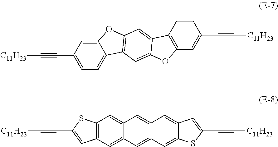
C12=C(SC(C#C[C11H23])=C1)C=C1C(=C2)C=C2C(=C1)C=C1C(=C2)SC(C#C[C11H23])=C1.C12=CC(C#C[C11H23])=CC=C1C1=C(O2)C=C2C(=C1)OC1=C2C=CC(C#C[C11H23])=C1
